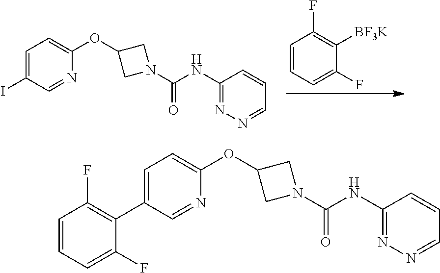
C1=C(I)C=NC(OC2CN(C(NC3=NN=CC=C3)=O)C2)=C1.C1=CC=C(F)C([BF3K])=C1F.C1=C(C2=C(F)C=CC=C2F)C=NC(OC2CN(C(NC3=NN=CC=C3)=O)C2)=C1
